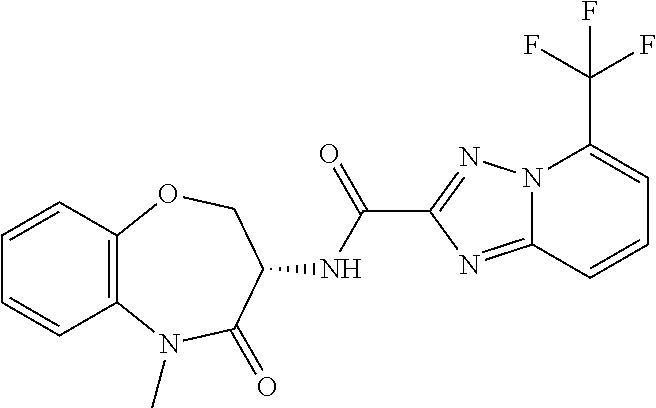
N12C(=NC(C(NC3COC4=C(N(C)C3=O)C=CC=C4)=O)=N1)C=CC=C2C(F)(F)F
